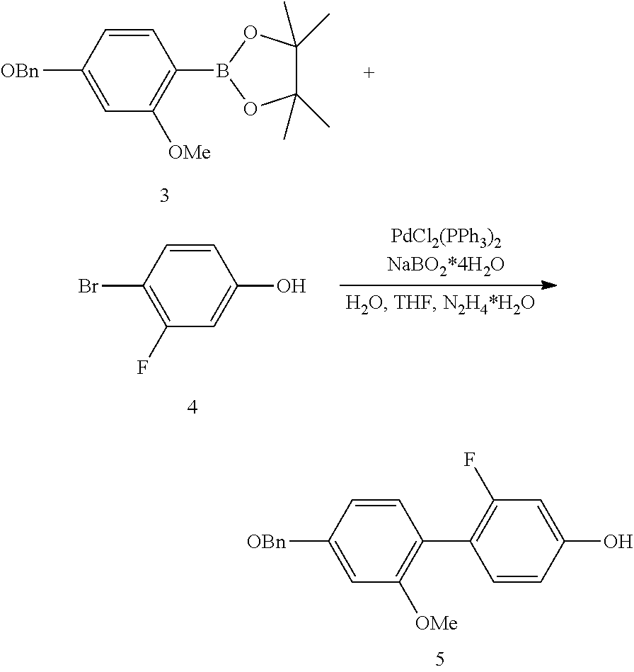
C1=CC([OBn])=CC([OMe])=C1C1=C(F)C=C(O)C=C1.C1=CC([OBn])=CC([OMe])=C1B1OC(C)(C)C(C)(C)O1.C1=CC(Br)=C(F)C=C1O
